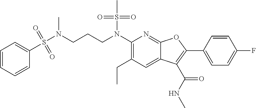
C1=CC=CC(S(N(CCCN(C2=C(CC)C=C3C(=N2)OC(C2=CC=C(F)C=C2)=C3C(NC)=O)S(C)(=O)=O)C)(=O)=O)=C1
